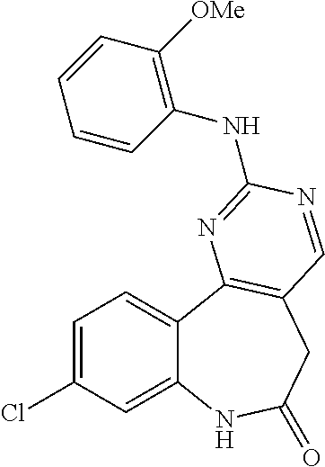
C1=C(Cl)C=C2C(=C1)C1=C(CC(=O)N2)C=NC(NC2=C([OMe])C=CC=C2)=N1
